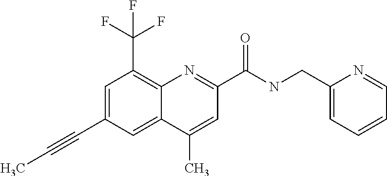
C1(C)=CC(C(NCC2=CC=CC=N2)=O)=NC2=C(C(F)(F)F)C=C(C#CC)C=C12
